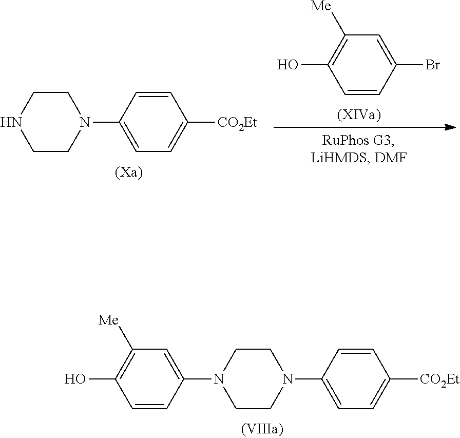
C1=CC([CO2Et])=CC=C1N1CCN(C2=CC([Me])=C(O)C=C2)CC1.C1([Me])=C(O)C=CC(Br)=C1.C1=CC([CO2Et])=CC=C1N1CCNCC1
